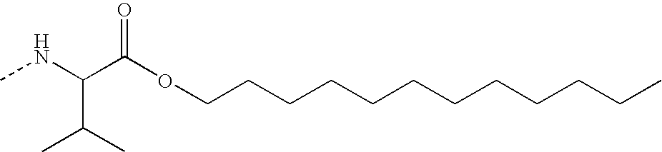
C(CCCCCCCCCCC)OC(C(NC)C(C)C)=O
